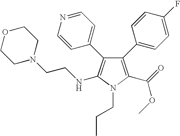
C1(C2=CC=C(F)C=C2)=C(C(=O)OC)N(CCC)C(NCCN2CCOCC2)=C1C1=CC=NC=C1
